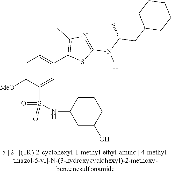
C1=C([OMe])C(S(NC2CCCC(O)C2)(=O)=O)=CC(C2=C(C)N=C(N(C(C)CC3CCCCC3)[H])S2)=C1
